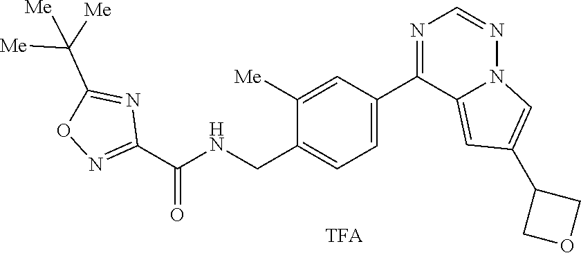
N12N=CN=C(C3=CC=C(CNC(C4=NOC(C([Me])([Me])[Me])=N4)=O)C([Me])=C3)C1=CC(C1COC1)=C2
